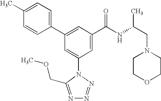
C1(C2=CC(C(NC(CN3CCOCC3)C)=O)=CC(N3C(COC)=NN=N3)=C2)=CC=C(C)C=C1
